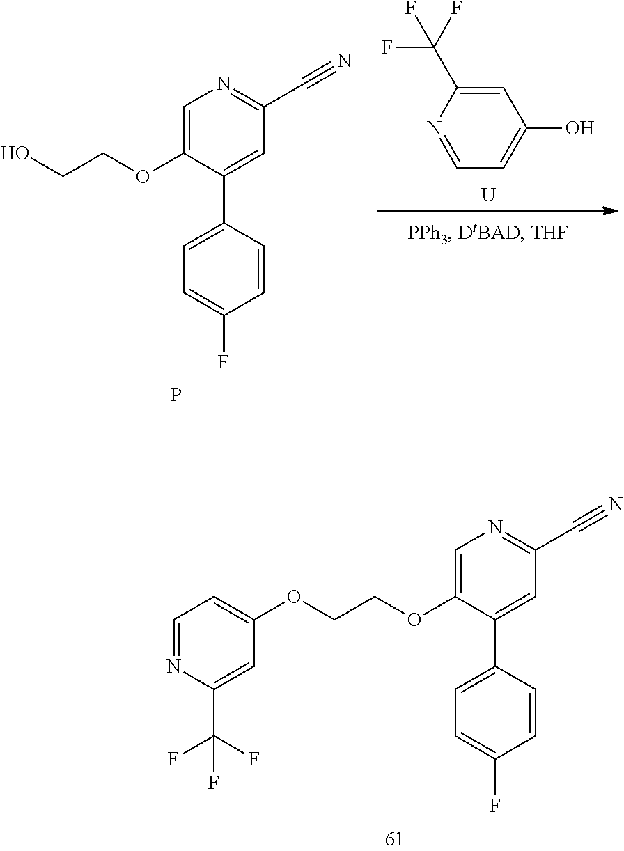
C1=C(OCCOC2=CC=NC(C(F)(F)F)=C2)C(C2=CC=C(F)C=C2)=CC(C#N)=N1.C1=C(C(F)(F)F)N=CC=C1O.[U].C1=C(OCCO)C(C2=CC=C(F)C=C2)=CC(C#N)=N1.P
